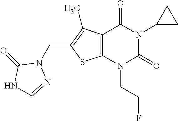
C12=C(N(CCF)C(=O)N(C3CC3)C1=O)SC(CN1C(=O)NC=N1)=C2C
